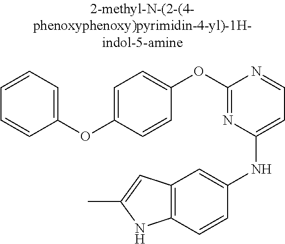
C12=C(C=CC(NC3=CC=NC(OC4=CC=C(OC5=CC=CC=C5)C=C4)=N3)=C1)NC(C)=C2
